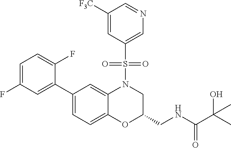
C1=C(F)C=C(C2=CC=C3C(=C2)N(S(C2=CN=CC([F3C])=C2)(=O)=O)CC(CNC(C(O)(C)C)=O)O3)C(F)=C1
